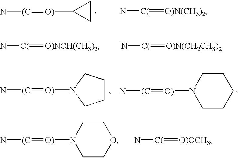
N[(C]=[O)]C1CC1.N[C(]=[O)N(CH3)2].N[C(]=[O)NCH(CH3)2].N[C(]=[O)N(CH2CH3)2].N[(C]=[O)]N1CCCC1.N[(C]=[O)]N1CCCCC1.N[(C]=[O)]N1CCOCC1.N[C(]=[O)OCH3]
